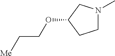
C1N(C)CC(OCC[Me])C1
